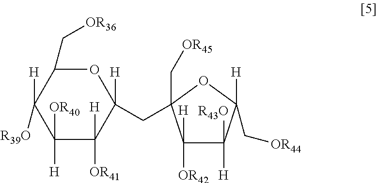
C([OR36])C1OC(CC2(C[OR45])C([H])([OR42])C([R43O])([H])C([H])(C[OR44])O2)([H])C([H])([OR41])C([OR40])([H])C1([H])[R39O]
